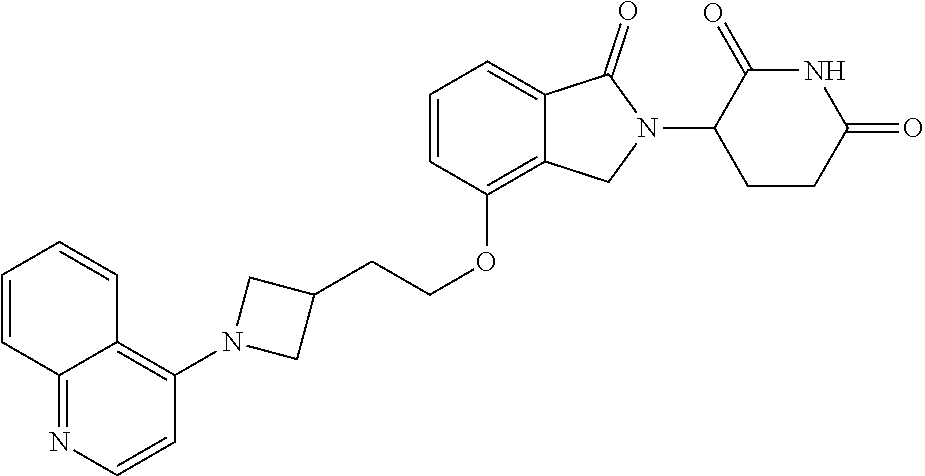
C1(OCCC2CN(C3=C4C(=NC=C3)C=CC=C4)C2)=C2C(=CC=C1)C(=O)N(C1CCC(=O)NC1=O)C2
